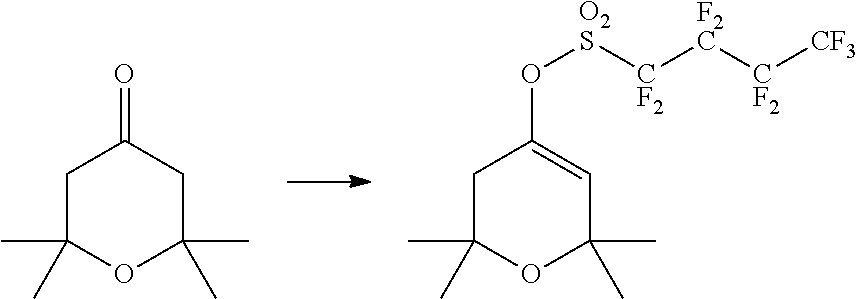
C1C(C)(C)OC(C)(C)CC1=O.C1C(C)(C)OC(C)(C)C=C1O[O2S][CF2][F2C][CF2][CF3]
